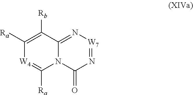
C1([Ra])=C([Rb])C2=N[W7]=NC(=O)N2C([Ra])=[W4]1
